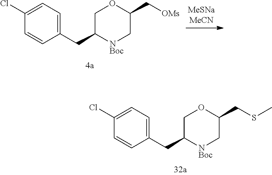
C1(Cl)=CC=C(CC2[NBoc]CC(CSC)OC2)C=C1.C1(Cl)=CC=C(CC2[NBoc]CC(C[OMs])OC2)C=C1
